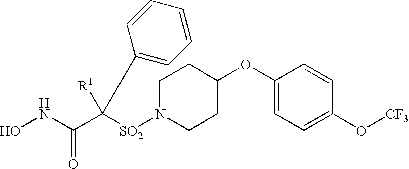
C1(OC2CCN([SO2]C(C(NO)=O)([R1])C3=CC=CC=C3)CC2)=CC=C(O[CF3])C=C1
